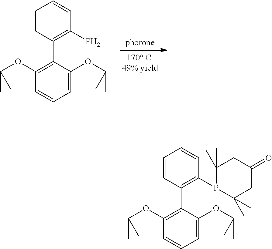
C1=CC(C2=C(OC(C)C)C=CC=C2OC(C)C)=C(P)C=C1.C1=CC(C2=C(OC(C)C)C=CC=C2OC(C)C)=C(P2C(C)(C)CC(=O)CC2(C)C)C=C1
